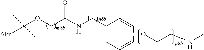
O(CC(NCC1=CC=CC=C1)=O)C([Akn])(C)C.COCCNC
